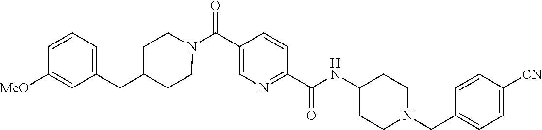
N(C(C1=NC=C(C(N2CCC(CC3=CC=CC([OMe])=C3)CC2)=O)C=C1)=O)C1CCN(CC2=CC=C([CN])C=C2)CC1
